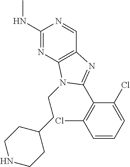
N(C1=NC2=C(C=N1)N=C(C1=C(Cl)C=CC=C1Cl)N2CCC1CCNCC1)C
